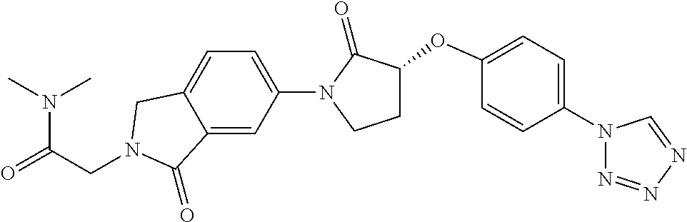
N(C(=O)CN1CC2=CC=C(N3C(=O)C(OC4=CC=C(N5N=NN=C5)C=C4)CC3)C=C2C1=O)(C)C
